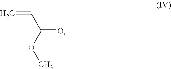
C(C(OC)=O)=C
